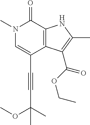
C(C1=CN(C)C(=O)C2=C1C(C(OCC)=O)=C(C)N2)#CC(OC)(C)C
